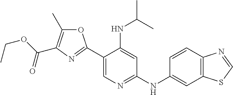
C1(C2=NC(C(OCC)=O)=C(C)O2)=CN=C(NC2=CC3=C(C=C2)N=CS3)C=C1NC(C)C
